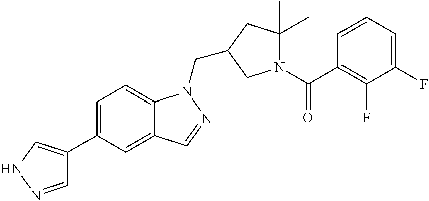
C1=NNC=C1C1=CC=C2C(=C1)C=NN2CC1CC(C)(C)N(C(C2=C(F)C(F)=CC=C2)=O)C1
